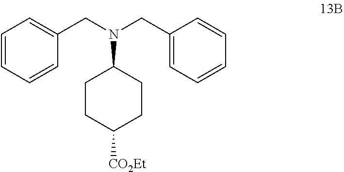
C1=CC=CC(CN(CC2=CC=CC=C2)C2CCC([CO2Et])CC2)=C1
